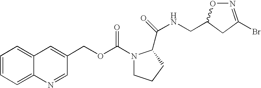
C12=CC=CC=C1C=C(COC(N1CCCC1C(NCC1ON=C(Br)C1)=O)=O)C=N2
